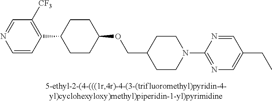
N1=CC([CF3])=C(C2CCC(OCC3CCN(C4=NC=C(CC)C=N4)CC3)CC2)C=C1
